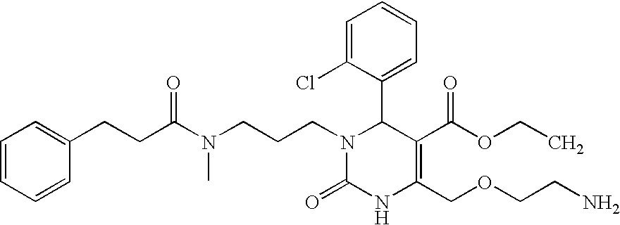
C1=CC=CC(CCC(N(CCCN2C(=O)NC(COCCN)=C(C(OCC)=O)C2C2=CC=CC=C2Cl)C)=O)=C1
